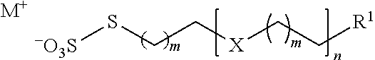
[-O3S]SCC[X]CC[R1].[M+]
